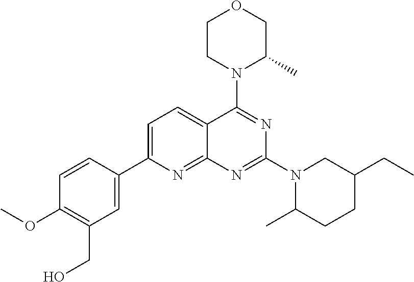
C1=C(C2=CC(CO)=C(OC)C=C2)N=C2C(=C1)C(N1C(C)COCC1)=NC(N1C(C)CCC(CC)C1)=N2
